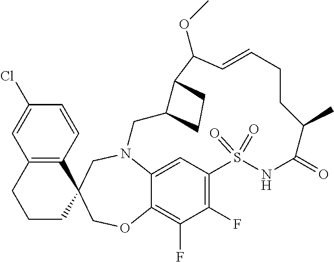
N12C3=CC(=C(F)C(F)=C3OCC3(C4=C(C=C(Cl)C=C4)CCC3)C1)S(=O)(=O)NC(=O)C(C)CCC=CC(OC)C1C(C2)CC1
